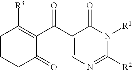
C1CCC(=O)C(C(C2=CN=C([R2])N([R1])C2=O)=O)=C1[R3]
